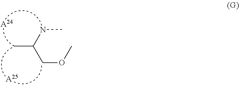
N(C(COC)C)C.[A24].[A25]
